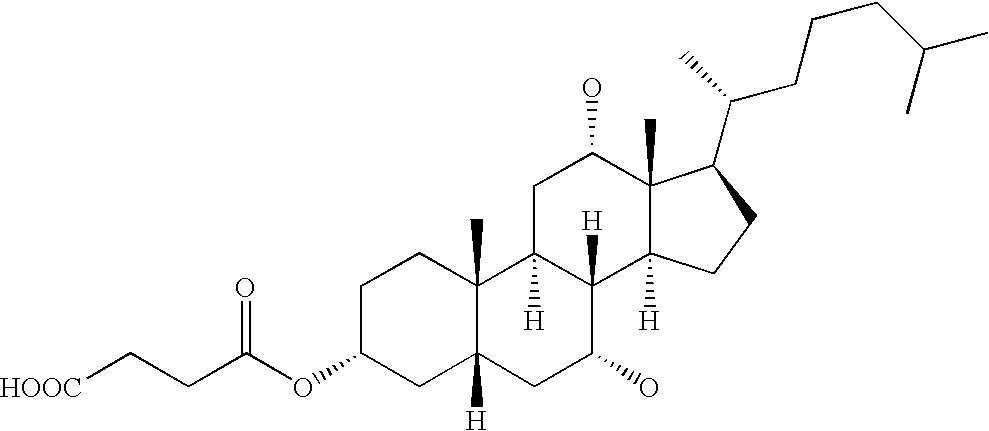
C1C(OC(CC[HOOC])=O)CC2([H])C(C)(C1)C1([H])C([H])(C(O)C2)C2([H])C(C)(C(O)C1)C(C(CCCC(C)C)C)CC2
